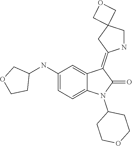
C1COCCC1N1C(=O)C(=C2CC3(COC3)CN2)C2=CC(NC3CCOC3)=CC=C12
